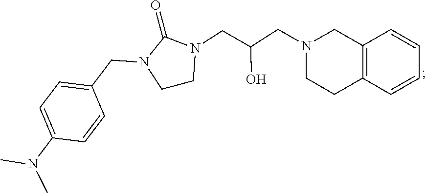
C1CN(CC(CN2CCC3=C(C2)C=CC=C3)O)C(=O)N1CC1=CC=C(N(C)C)C=C1
